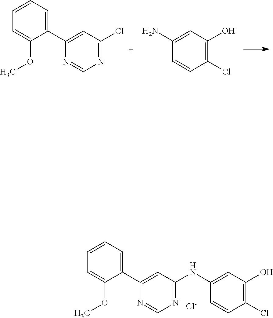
C1(Cl)=C(O)C=C(NC2=NC=NC(C3=CC=CC=C3OC)=C2)C=C1.[Cl-].C1(C2=CC(Cl)=NC=N2)=CC=CC=C1OC.C1(Cl)=C(O)C=C(N)C=C1
